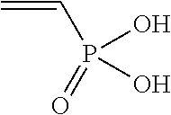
C=CP(=O)(O)O
